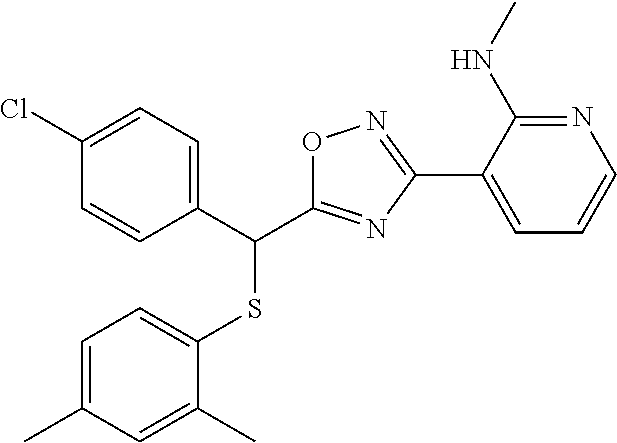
C1=C(C)C=C(C)C(SC(C2=CC=C(Cl)C=C2)C2=NC(C3=CC=CN=C3NC)=NO2)=C1
